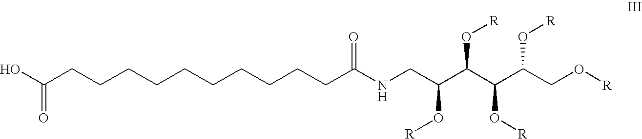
OC(CCCCCCCCCCC(NCC(C(C(C(CO[R])O[R])O[R])O[R])O[R])=O)=O
